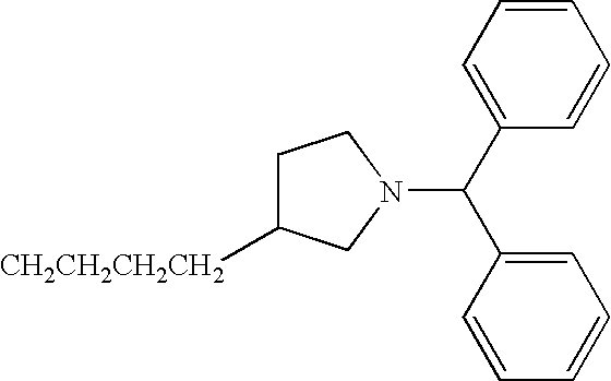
C1C([CH2CH2CH2CH2])CN(C(C2=CC=CC=C2)C2=CC=CC=C2)C1
